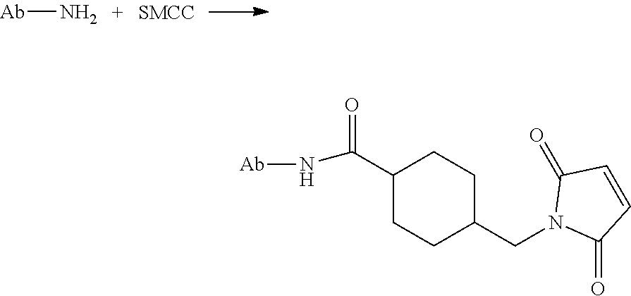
[Ab]N.[Ab]NC(C1CCC(CN2C(=O)C=CC2=O)CC1)=O
